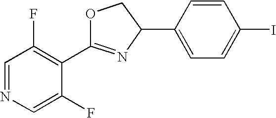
C1=NC=C(F)C(C2=NC(C3=CC=C(I)C=C3)CO2)=C1F
